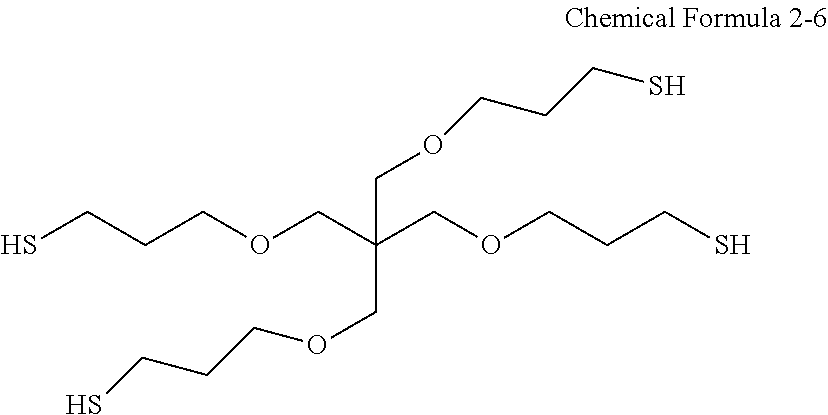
C(COCCCS)(COCCCS)(COCCCS)COCCCS
